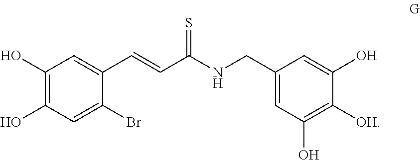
C1(O)=C(O)C=C(Br)C(C=CC(NCC2=CC(O)=C([OH])C(O)=C2)=S)=C1
